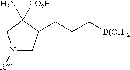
N1([R])CC(CCC[B(OH)2])C(N)([CO2H])C1
